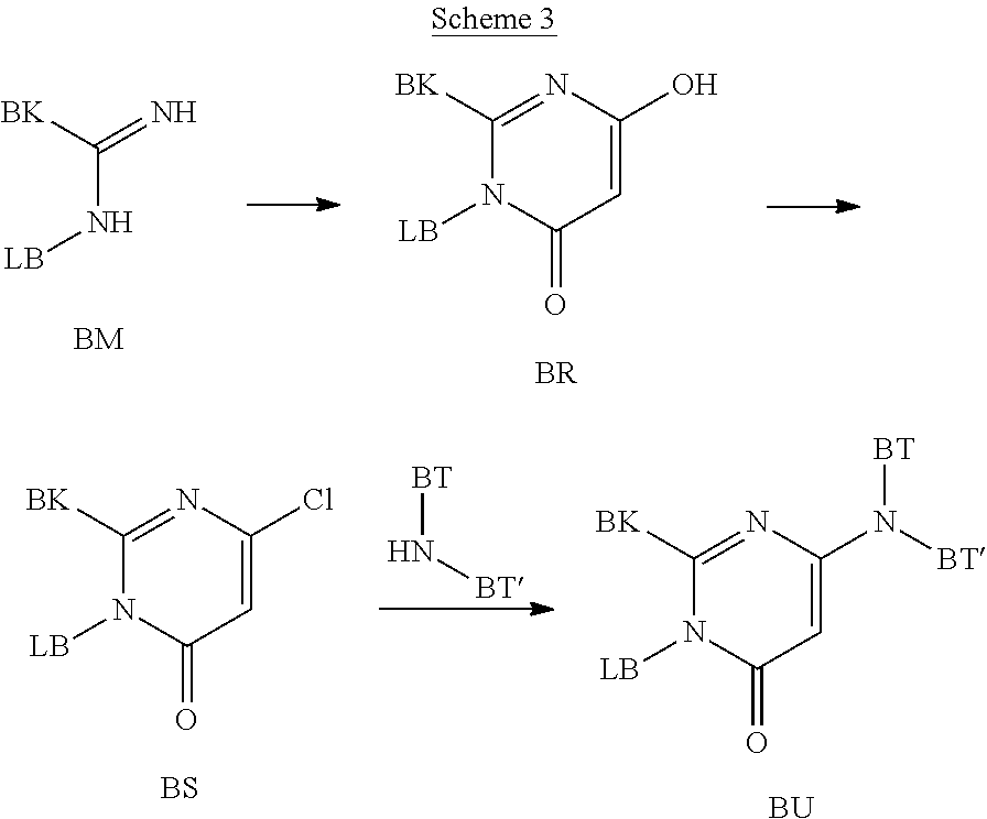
C1=C(O)N=C([BK])N([LB])C1=O.[BR].C(N[LB])([BK])=N.[BT]N[BT].C1=C(Cl)N=C([BK])N([LB])C1=O.[BS].C1=C(N([BT])[BT])N=C([BK])N([LB])C1=O.[BU]
